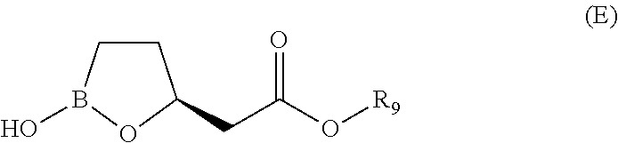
C1CB(O)OC1CC(O[R9])=O
